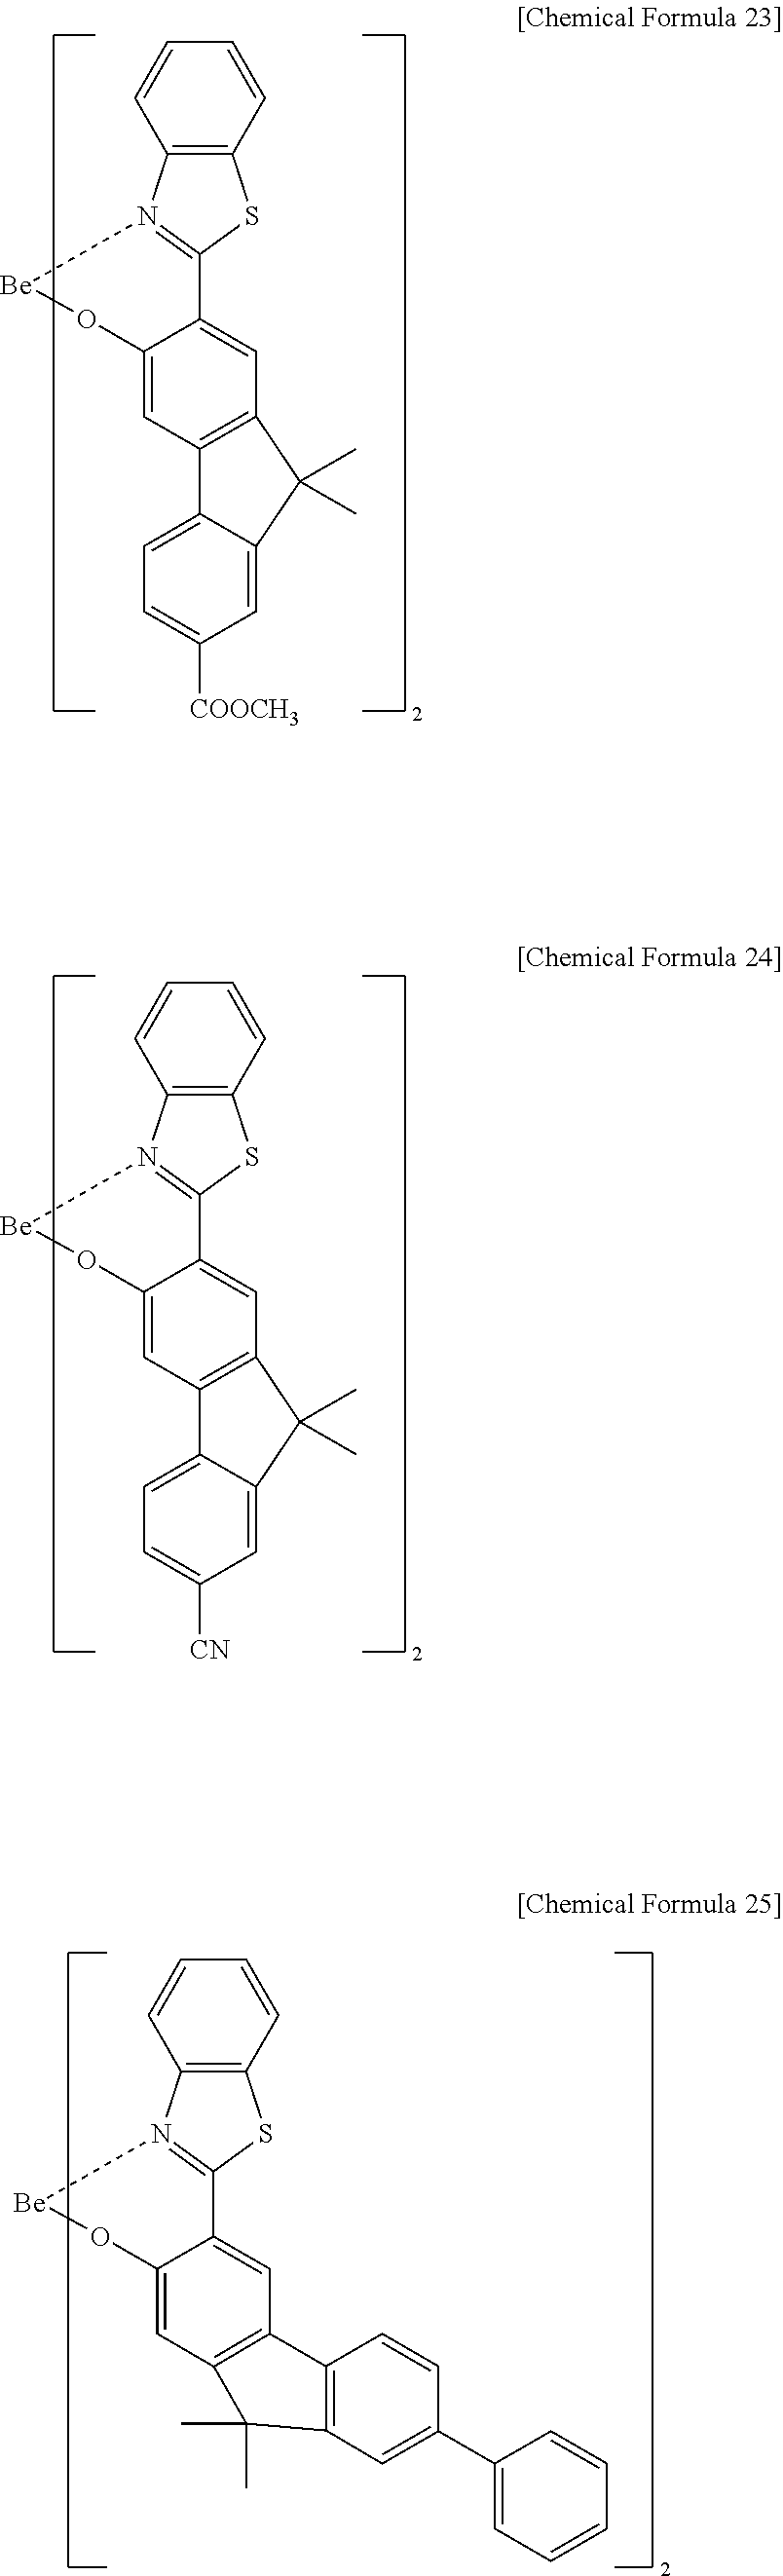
C1=CC2=C(C=C1)SC1=N2[Be]OC2=CC3=C(C=C12)C(C)(C)C1=CC([COOCH3])=CC=C31.C1=CC2=C(C=C1)SC1=N2[Be]OC2=CC3=C(C=C12)C1=C(C=C(C2=CC=CC=C2)C=C1)C3(C)C.C1=CC2=C(C=C1)SC1=N2[Be]OC2=CC3=C(C=C12)C(C)(C)C1=CC([CN])=CC=C31
